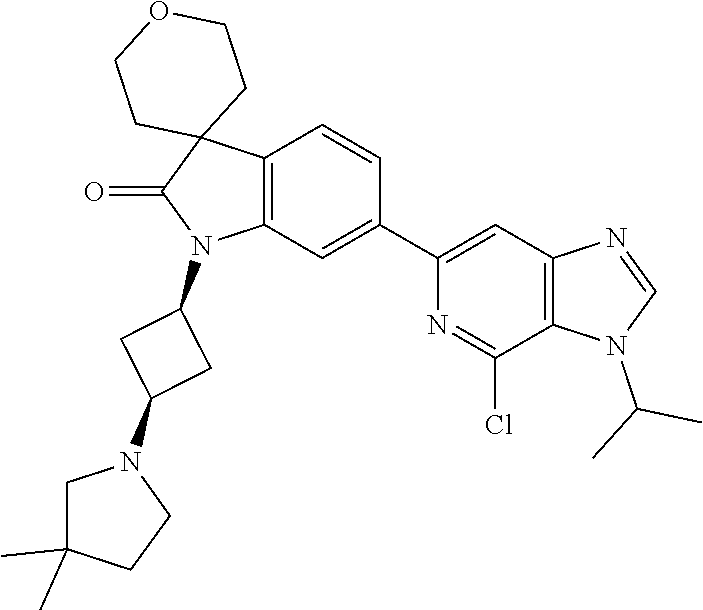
C12=C(C=C(C3=CC4=C(C(Cl)=N3)N(C(C)C)C=N4)C=C1)N(C1CC(N3CC(C)(C)CC3)C1)C(=O)C21CCOCC1
